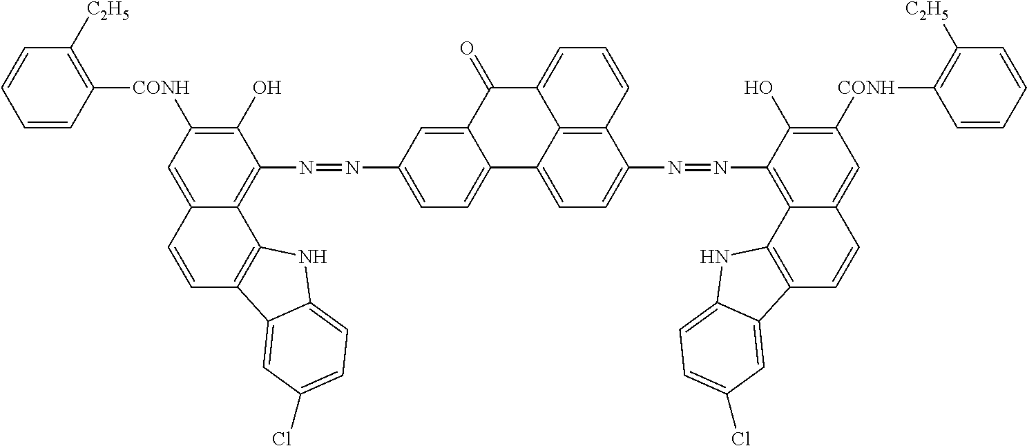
C1=CC=CC([CONH]C2=C(O)C(N=NC3=CC=C4C(=C3)C(=O)C3=CC=CC5=C3C4=CC=C5N=NC3=C4C(=CC([CONH]C5=C([C2H5])C=CC=C5)=C3O)C=CC3=C4NC4=CC=C(Cl)C=C34)=C3C(=C2)C=CC2=C3NC3=CC=C(Cl)C=C23)=C1[C2H5]
